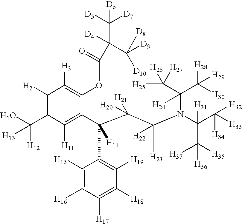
C1([H2])=C(C(O)([H12])[H13])C([H11])=C(C(C(C(N(C(C([H33])([H34])[H32])([H31])C([H35])([H37])[H36])C(C([H25])([H26])[H27])(C([H28])([H29])[H30])[H24])([H23])[H22])([H20])[H21])(C2=C([H19])C([H18])=C([H17])C([H16])=C2[H15])[H14])C(OC(=O)C([D4])(C([D9])([D8])[D10])C([D5])([D7])[D6])=C1[H3]
